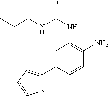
C(NC(NC1=C(N)C=CC(C2=CC=CS2)=C1)=O)CC
